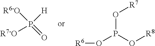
[R6-O]P(=O)([R7-O])[H].[R6]OP(O[R8])O[R7]
